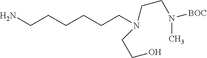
NCCCCCCN(CCN(C)[BOC])CCO
